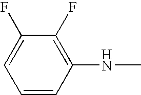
C1=CC(NC)=C(F)C(F)=C1
